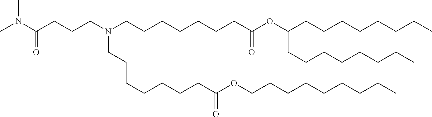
C(CC)CCCCCC(OC(CCCCCCCN(CCCCCCCC(OCCCCCCCCC)=O)CCCC(N(C)C)=O)=O)CCCCCCCC
